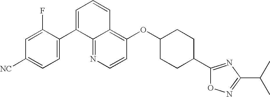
C1=CN=C2C(=C1OC1CCC(C3=NC(C(C)C)=NO3)CC1)C=CC=C2C1=CC=C([NC])C=C1F
